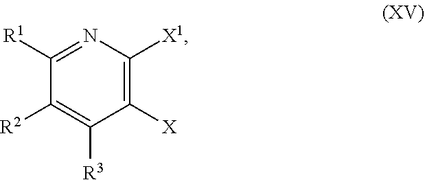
C1([R3])=C([R2])C([R1])=NC([X1])=C1[X]
